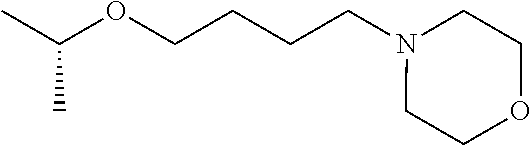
CC(OCCCCN1CCOCC1)C
